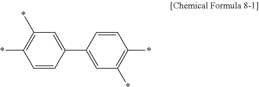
C1=CC(C2=CC(*)=C(*)C=C2)=CC(*)=C1*
